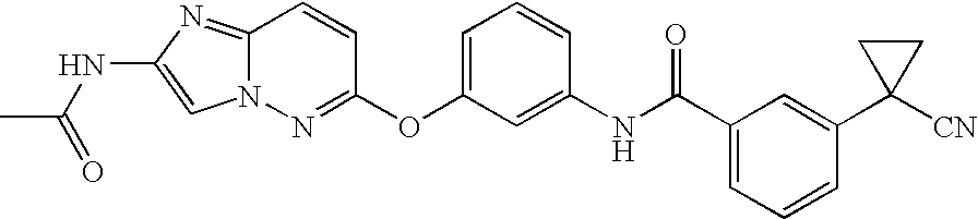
C12=NC(NC(=O)C)=CN1N=C(OC1=CC=CC(NC(=O)C3=CC=CC(C4([CN])CC4)=C3)=C1)C=C2
